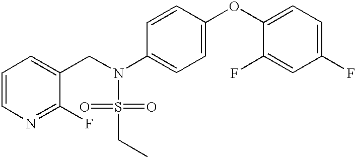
C1=CN=C(F)C(CN(S(=O)(=O)CC)C2=CC=C(OC3=CC=C(F)C=C3F)C=C2)=C1
